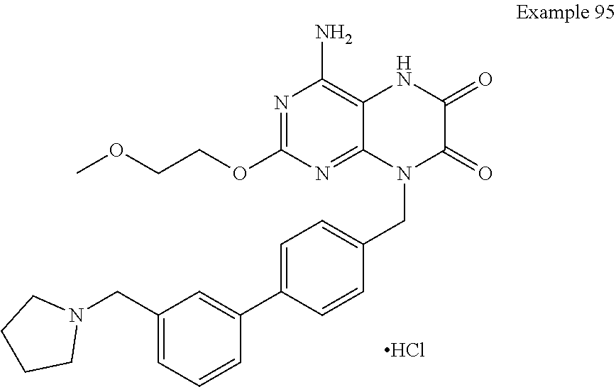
N1=C(OCCOC)N=C2C(=C1N)NC(=O)C(=O)N2CC1=CC=C(C2=CC(CN3CCCC3)=CC=C2)C=C1.Cl
